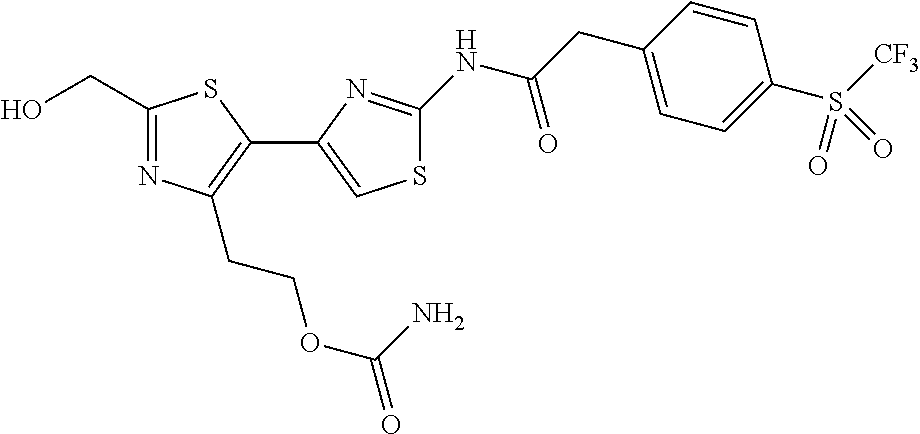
C1(CO)=NC(CCOC(=O)N)=C(C2=CSC(NC(CC3=CC=C(S(=O)([CF3])=O)C=C3)=O)=N2)S1
